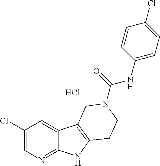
Cl.C1(Cl)=CN=C2C(=C1)C1=C(N2)CCN(C(=O)NC2=CC=C(Cl)C=C2)C1
